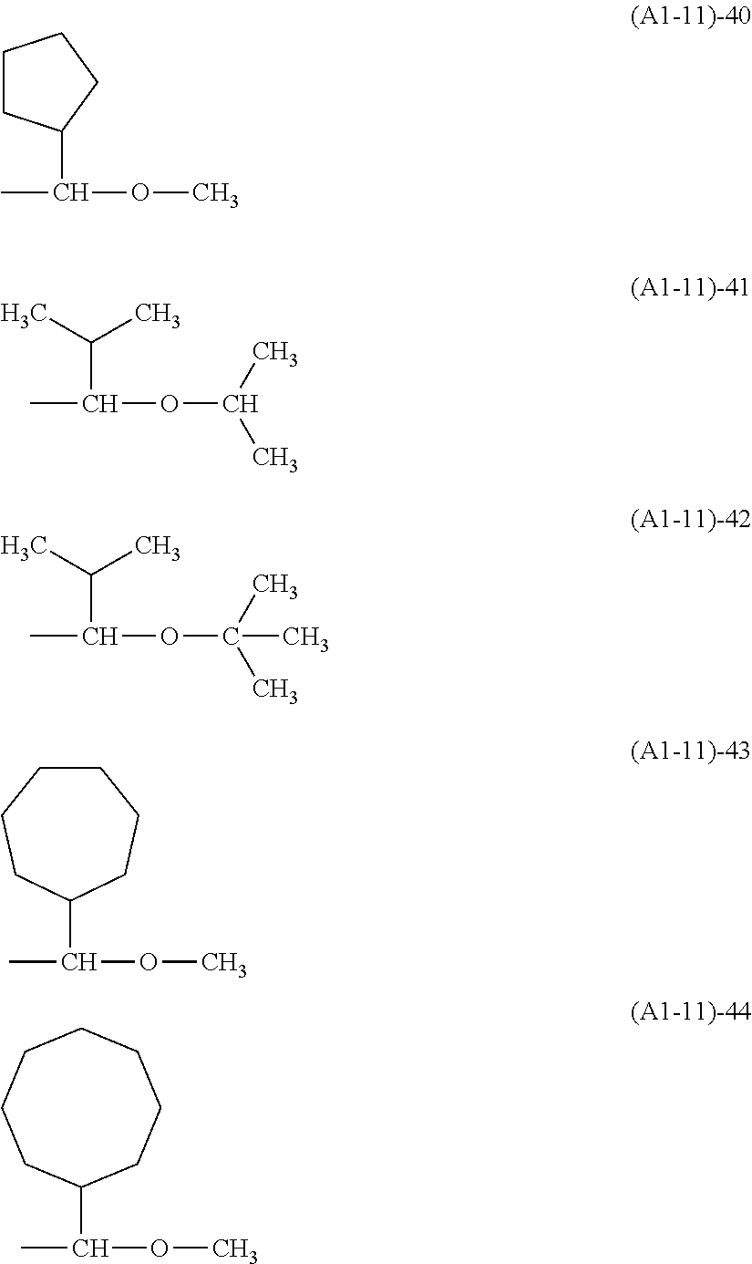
C1CC(C(C)OC)CC1.C(C(C)OC(C)C)(C)C.C(C(C)OC(C)(C)C)(C)C.C(C)(OC)C1CCCCCC1.C(C)(OC)C1CCCCCCC1
